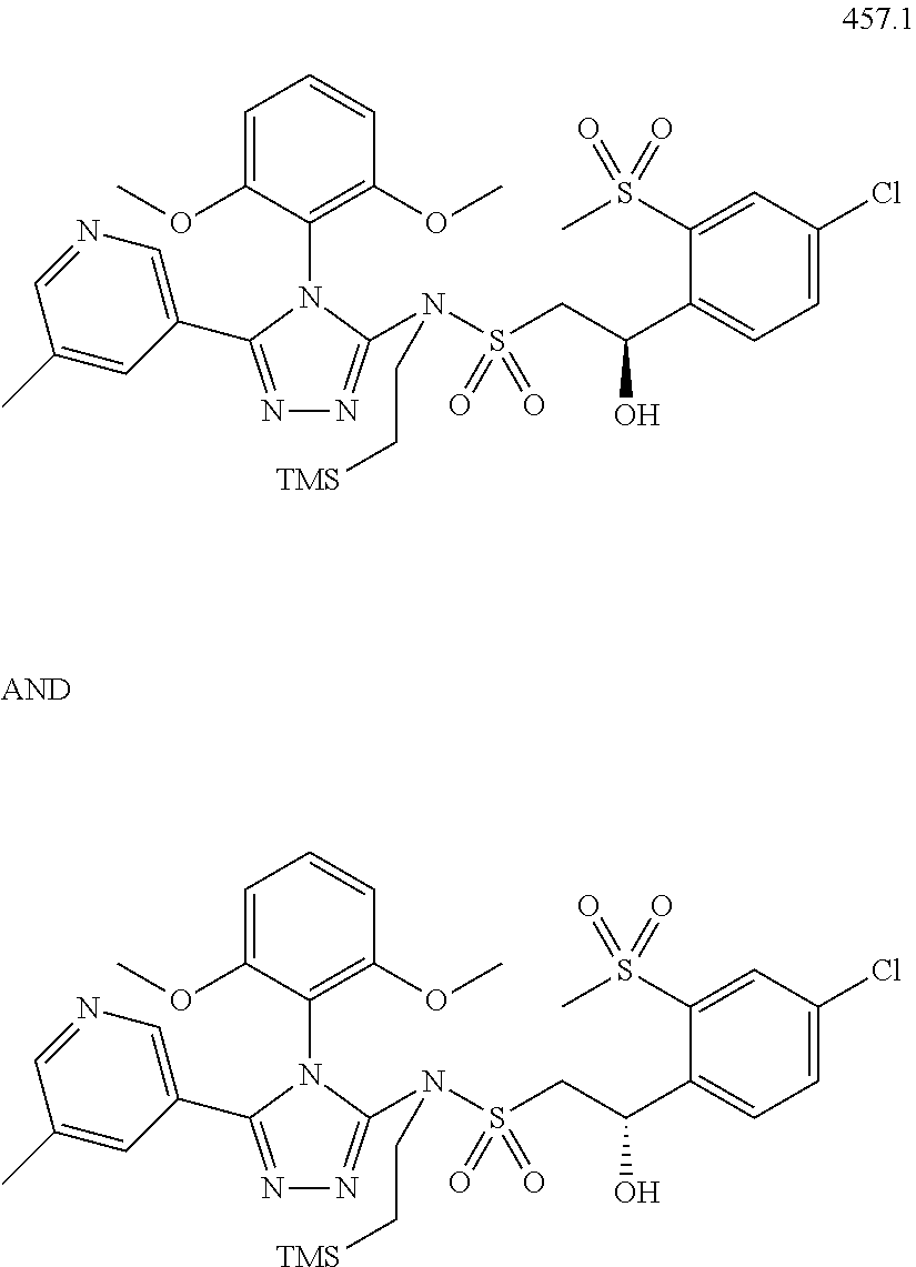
C1=C(OC)C(N2C(N(S(CC(C3=CC=C(Cl)C=C3S(C)(=O)=O)O)(=O)=O)CC[TMS])=NN=C2C2=CN=CC(C)=C2)=C(OC)C=C1.C1=C(OC)C(N2C(N(S(CC(C3=CC=C(Cl)C=C3S(C)(=O)=O)O)(=O)=O)CC[TMS])=NN=C2C2=CN=CC(C)=C2)=C(OC)C=C1
